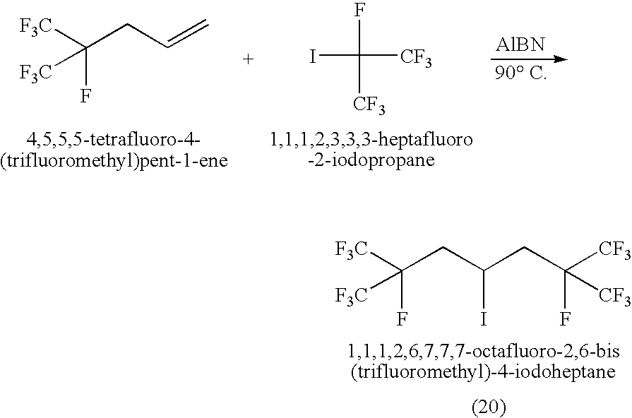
[F3C]C(F)([F3C])CC=C.IC(F)([CF3])[CF3].[AlBN].C(F)([F3C])([F3C])CC(CC([CF3])(F)[CF3])I
